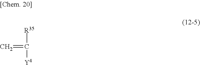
[R35]C([Y4])=C
